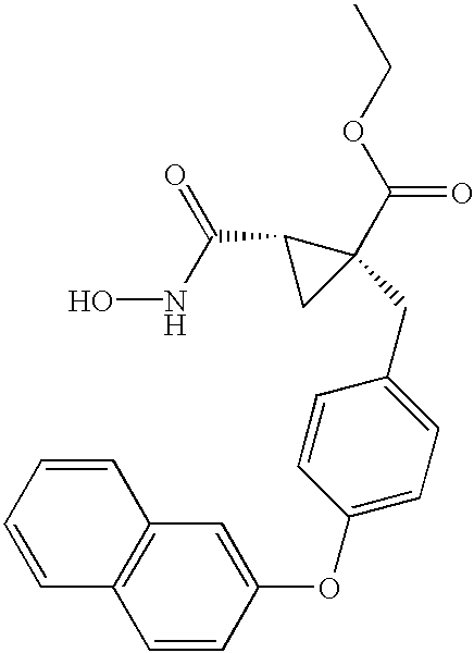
ONC(C1CC1(C(OCC)=O)CC1=CC=C(OC2=CC3=C(C=C2)C=CC=C3)C=C1)=O
